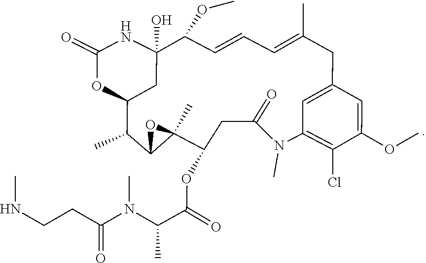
C1(=O)NC2(O)C(OC)C=CC=C(C)CC3=CC(=C(Cl)C(OC)=C3)N(C)C(=O)CC(OC(C(N(C(CCNC)=O)C)C)=O)C3(C)C(C(C)C(O1)C2)O3
